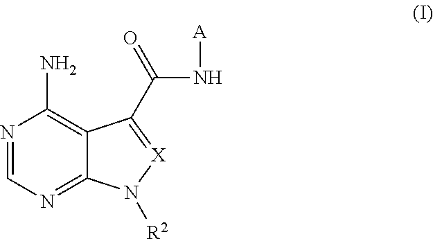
N1=CN=C2C(=C1N)C(C(N[A])=O)=[X]N2[R2]
